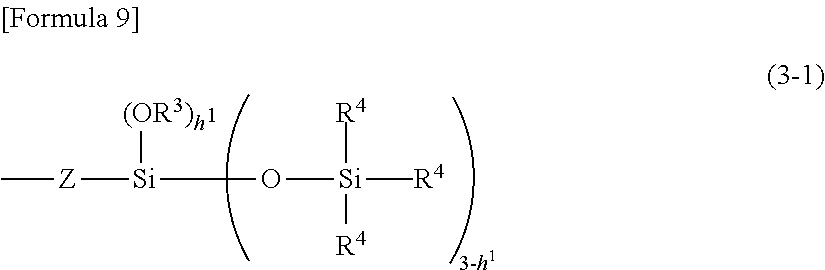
[Z]([Si](O[Si]([R4])(C)([R4])[R4])(C)[(OR3)h])C
